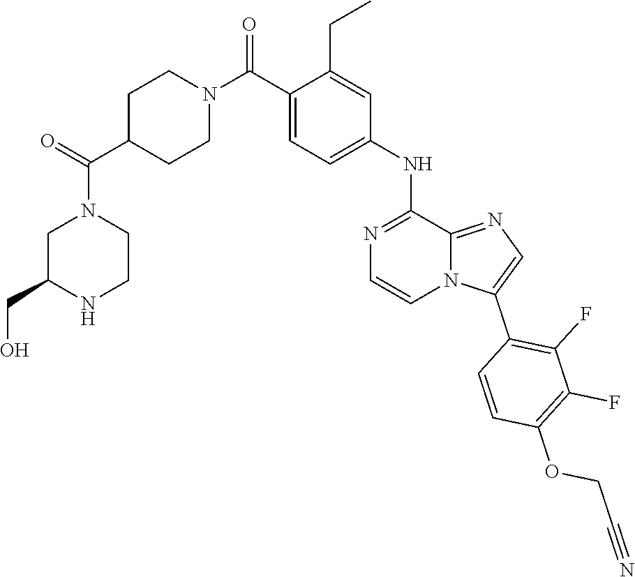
O=C(N1CC(CO)NCC1)C1CCN(C(=O)C2=CC=C(NC3=NC=CN4C3=NC=C4C3=C(F)C(F)=C(OCC#N)C=C3)C=C2CC)CC1
